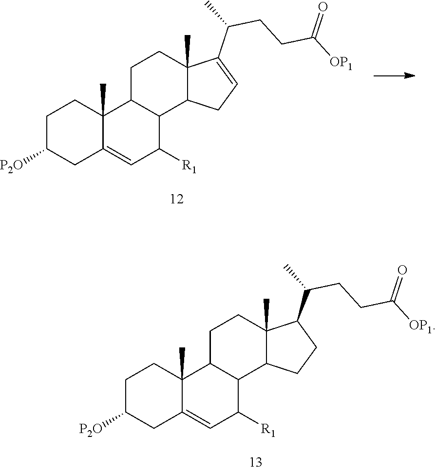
C1C([P2O])CC2=CC([R1])C3C(C2(C)C1)CCC1(C)C3CCC1C(CCC([OP1])=O)C.C1C([P2O])CC2=CC([R1])C3C(C2(C)C1)CCC1(C)C3CC=C1C(CCC([OP1])=O)C
